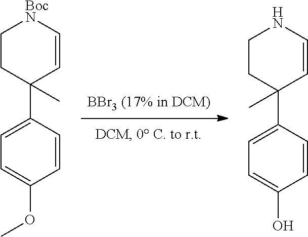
C1CC(C2=CC=C(O)C=C2)(C)C=CN1.C1CC(C2=CC=C(OC)C=C2)(C)C=C[BocN]1
